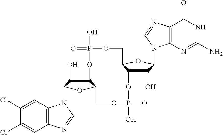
C12C(O)C(N3C4=C(C=C(Cl)C(Cl)=C4)N=C3)OC1COP(O)(=O)OC1C(O)C(N3C4=C(C(=O)NC(N)=N4)N=C3)OC1COP(O)(=O)O2
